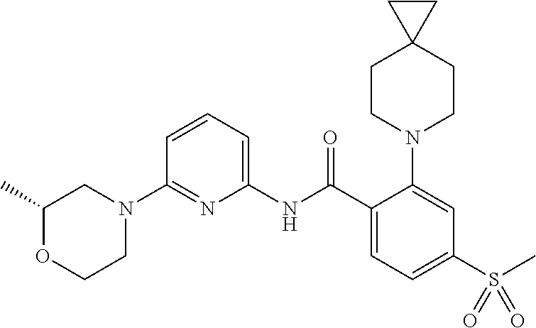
C1(C)OCCN(C2=NC(NC(C3=CC=C(S(C)(=O)=O)C=C3N3CCC4(CC3)CC4)=O)=CC=C2)C1
